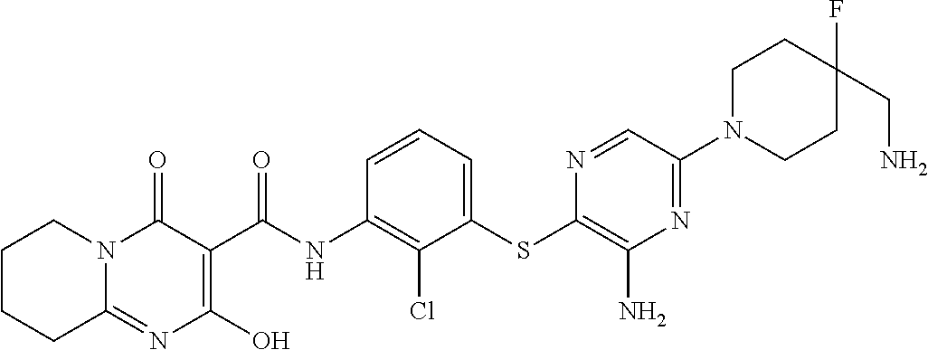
C12=NC(O)=C(C(NC3=C(Cl)C(SC4=C(N)N=C(N5CCC(F)(CN)CC5)C=N4)=CC=C3)=O)C(=O)N1CCCC2
